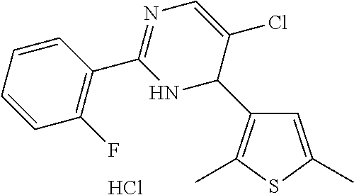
C1=C(C)SC(C)=C1C1C(Cl)=CN=C(C2=C(F)C=CC=C2)N1.Cl
